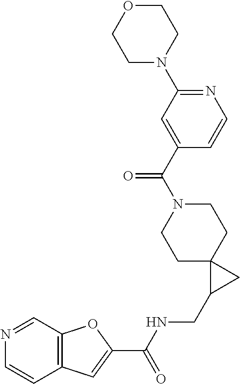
C12=C(C=C(C(NCC3CC34CCN(C(C3=CC(N5CCOCC5)=NC=C3)=O)CC4)=O)O1)C=CN=C2
